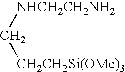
C([NHCH2CH2NH2])[CH2CH2Si(OMe)3]
